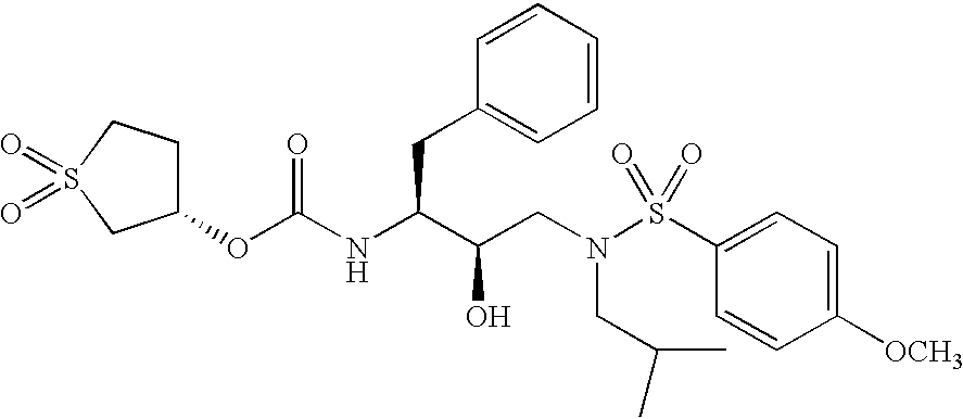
O(C(=O)NC(C(CN(S(C1=CC=C([OCH3])C=C1)(=O)=O)CC(C)C)O)CC1=CC=CC=C1)C1CCS(=O)(=O)C1
